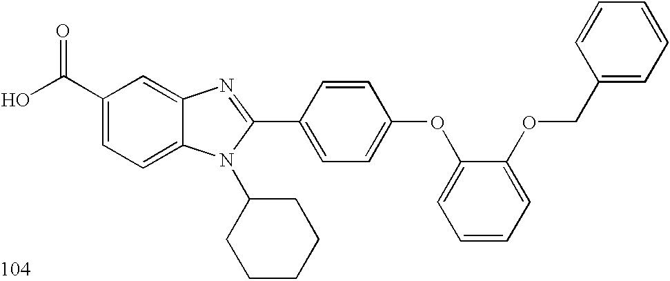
OC(C1=CC=C2C(=C1)N=C(C1=CC=C(OC3=CC=CC=C3OCC3=CC=CC=C3)C=C1)N2C1CCCCC1)=O
